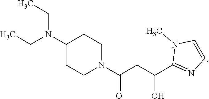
CCN(CC)C1CCN(C(CC(C2=NC=CN2C)O)=O)CC1
